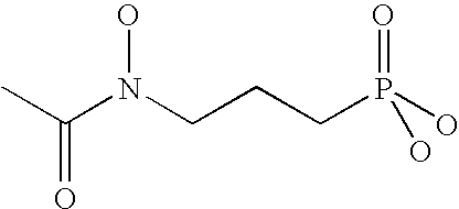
CC(N(CCCP(O)(=O)O)O)=O
